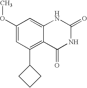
C1(OC)=CC(C2CCC2)=C2C(=C1)NC(=O)NC2=O
